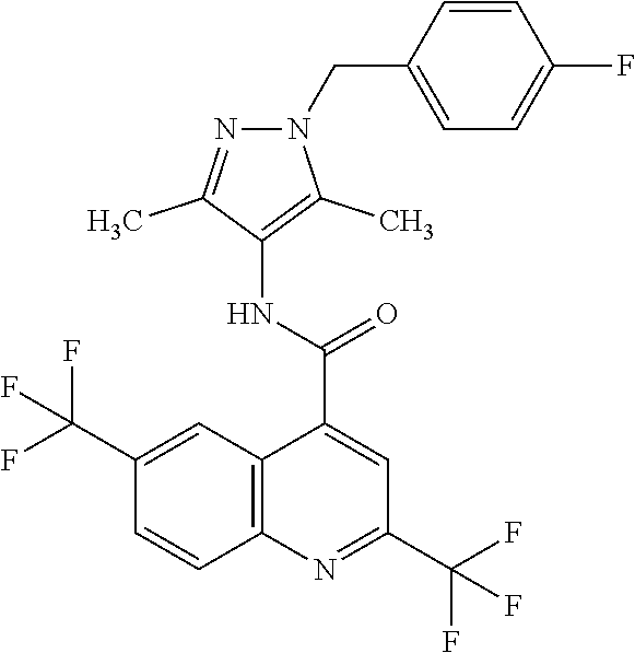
N1=C(C)C(NC(C2=CC(C(F)(F)F)=NC3=C2C=C(C(F)(F)F)C=C3)=O)=C(C)N1CC1=CC=C(F)C=C1
